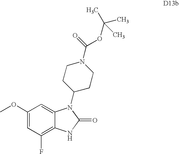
C1(OC)=CC(F)=C2C(=C1)N(C1CCN(C(OC(C)(C)C)=O)CC1)C(=O)N2
